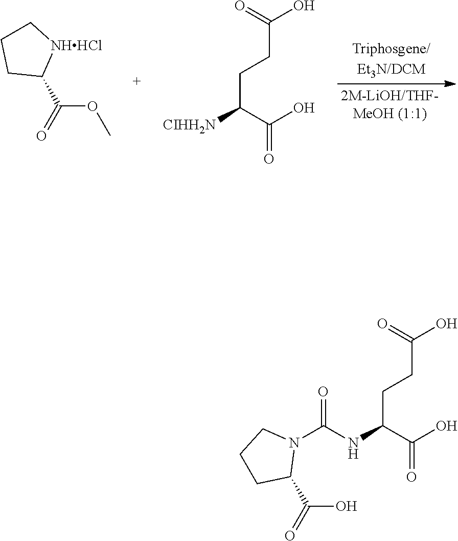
O(C(=O)C1[NHHCl]CCC1)C.C(CCC(C(=O)O)[CIHH2N])(O)=O.C(CCC(C(=O)O)NC(=O)N1CCCC1C(O)=O)(O)=O
